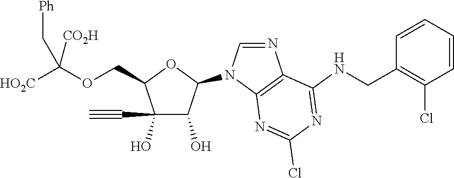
C1(O)(C#C)C(O)C(N2C=NC3=C2N=C(Cl)N=C3NCC2=C(Cl)C=CC=C2)OC1COC([HO2C])([CO2H])C[Ph]
